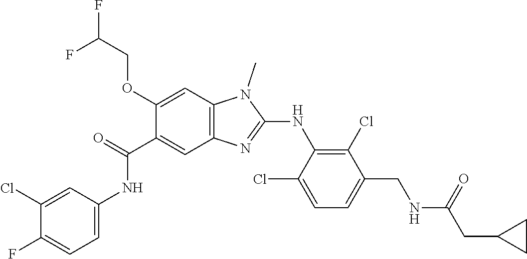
C1(OCC(F)F)=CC2=C(C=C1C(NC1=CC=C(F)C(Cl)=C1)=O)N=C(NC1=C(Cl)C(CNC(=O)CC3CC3)=CC=C1Cl)N2C
